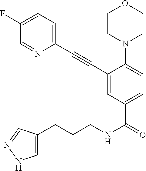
C1(C#CC2=CC(C(=O)NCCCC3=CNN=C3)=CC=C2N2CCOCC2)=CC=C(F)C=N1
